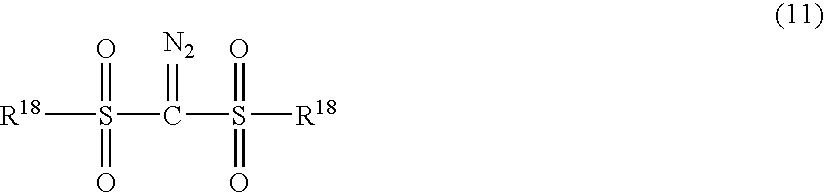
[R18]S(=O)(=O)C(S(=O)(=O)[R18])=[N2]
